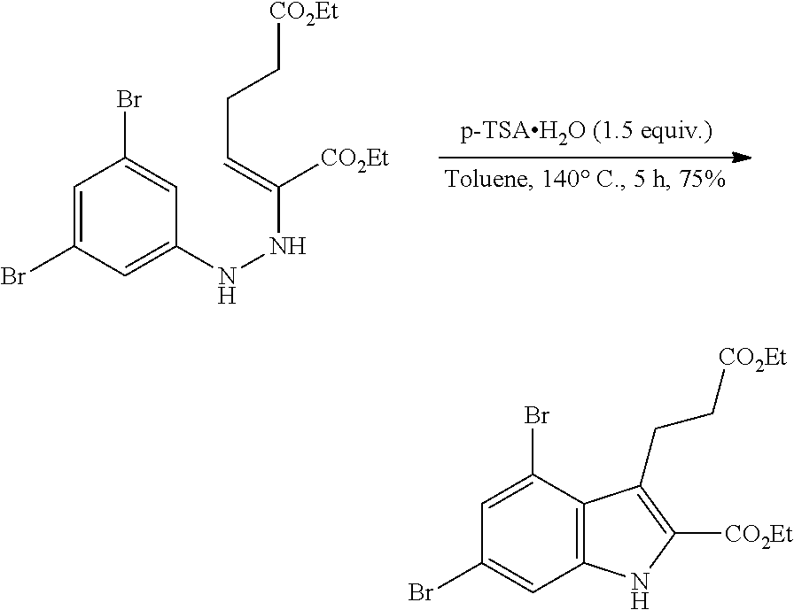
C1=C(Br)C=C(NNC([CO2Et])=CCC[CO2Et])C=C1Br.C1=C(Br)C2=C(C=C1Br)NC([CO2Et])=C2CC[CO2Et]
